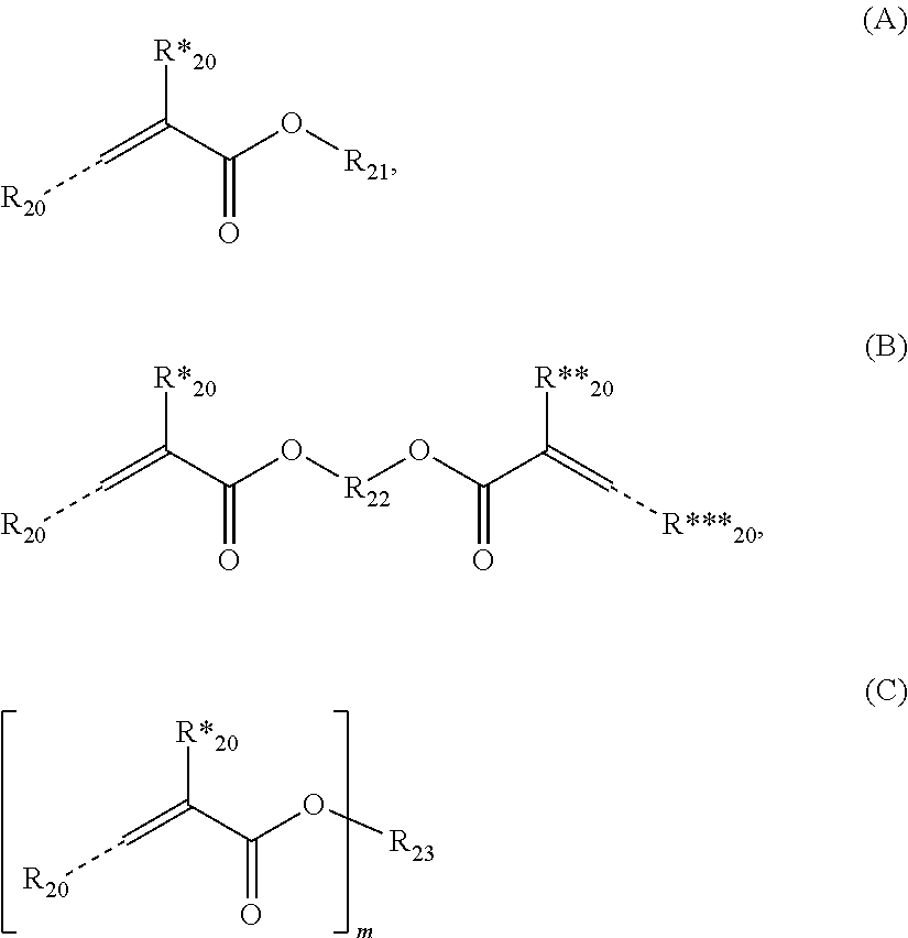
C(=C(C(O[R23])=O)[R*20])[R20].C(=C(C(O[R21])=O)[R*20])[R20].C(=C(C(O[R22]OC(C(=C[R***20])[R**20])=O)=O)[R*20])[R20]
